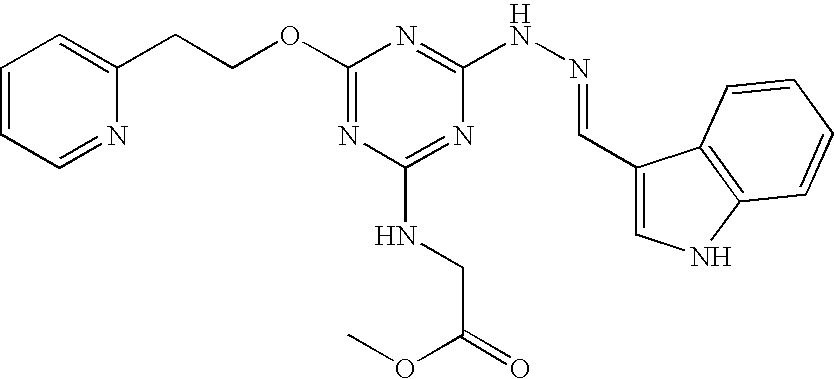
C1(OCCC2=CC=CC=N2)=NC(NCC(=O)OC)=NC(NN=CC2=CNC3=C2C=CC=C3)=N1
